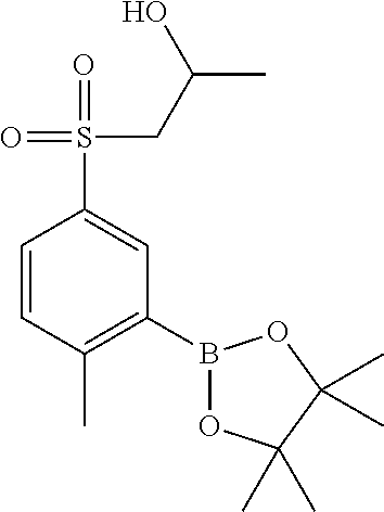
C1=CC(C)=C(B2OC(C)(C)C(C)(C)O2)C=C1S(=O)(CC(C)O)=O
